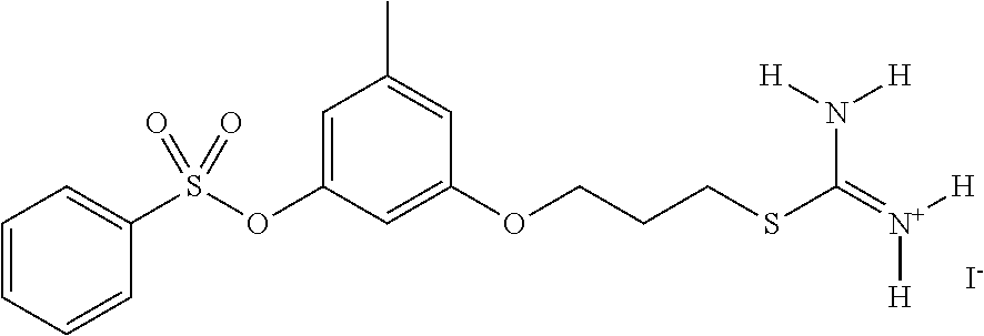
C1=CC=CC(S(OC2=CC(C)=CC(OCCCSC(=[N+]([H])[H])N([H])[H])=C2)(=O)=O)=C1.[I-]
